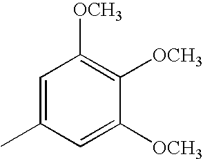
C1=C(C)C=C([OCH3])C([OCH3])=C1[OCH3]
